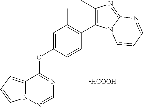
C12=CC=CN1N=CN=C2OC1=CC(C)=C(C2=C(C)N=C3N2C=CC=N3)C=C1.[HCOOH]
